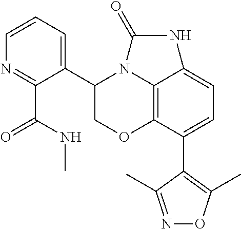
C12=C3C(C4=C(C)ON=C4C)=CC=C1NC(=O)N2C(C1=CC=CN=C1C(NC)=O)CO3
